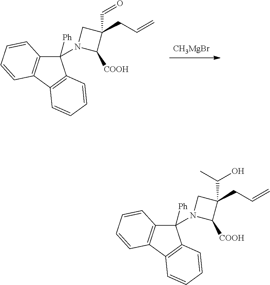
[CH3MgBr].C1([Ph])(N2CC(CC=C)(C=O)C2[COOH])C2=C(C3=C1C=CC=C3)C=CC=C2.C1([Ph])(N2CC(CC=C)(C(O)C)C2[COOH])C2=C(C3=C1C=CC=C3)C=CC=C2
